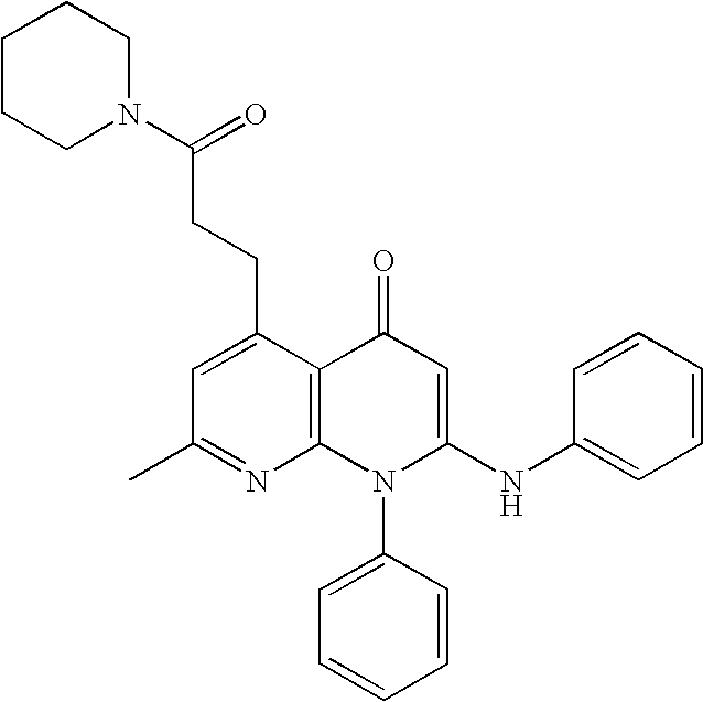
C1(C)=NC2=C(C(CCC(N3CCCCC3)=O)=C1)C(=O)C=C(NC1=CC=CC=C1)N2C1=CC=CC=C1
